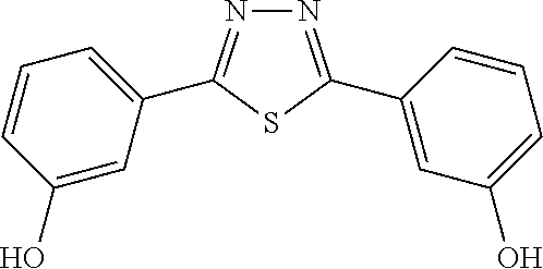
N1=C(C2=CC(O)=CC=C2)SC(C2=CC=CC(O)=C2)=N1
